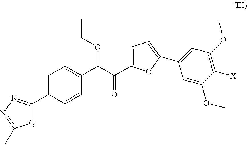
C1=C(C2=NN=C(C)[Q]2)C=CC(C(C(C2=CC=C(C3=CC(OC)=C([X])C(OC)=C3)O2)=O)OCC)=C1
